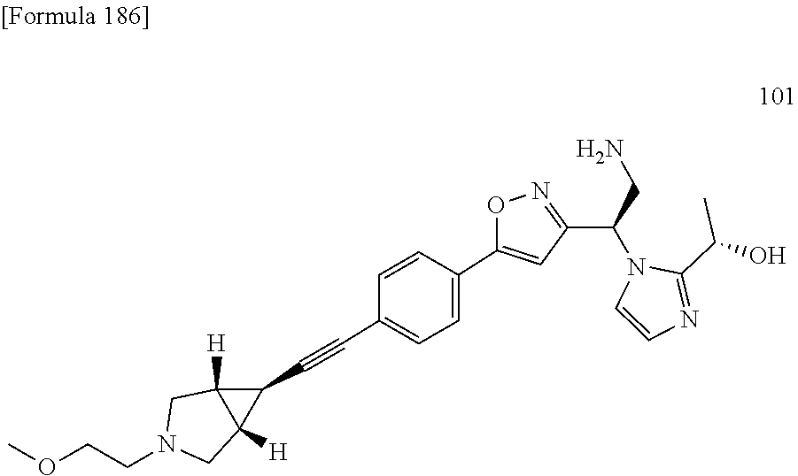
C1(C(C)O)=NC=CN1C(C1=NOC(C2=CC=C(C#CC3C4([H])C3([H])CN(CCOC)C4)C=C2)=C1)CN
